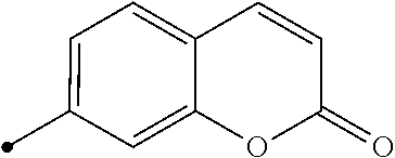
C1(C)=CC=C2C(=C1)OC(=O)C=C2
